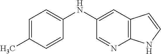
C1=C(C)C=CC(NC2=CC3=C(N=C2)NC=C3)=C1
